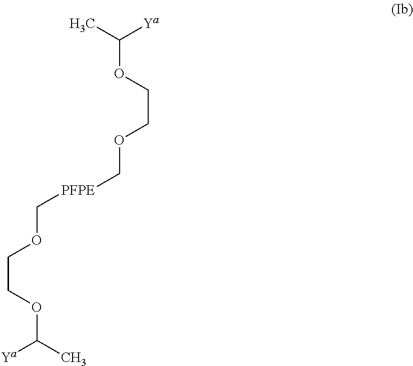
C(OCCOC[PFPE]COCCOC(C)[Ya])(C)[Ya]
